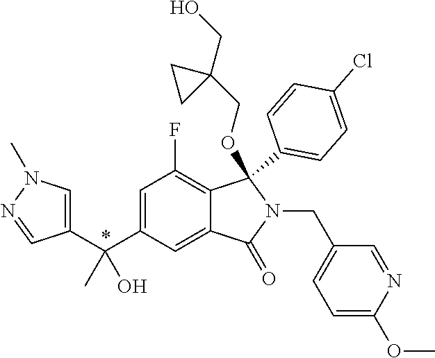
C1=C(C(C2=CN(C)N=C2)(C)O)C=C2C(=C1F)C(C1=CC=C(Cl)C=C1)(OCC1(CO)CC1)N(CC1=CC=C(OC)N=C1)C2=O
